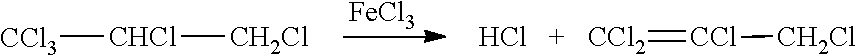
[CCl2]=[CCl][CH2Cl].[FeCl3].Cl.[CH2Cl][CHCl][CCl3]
